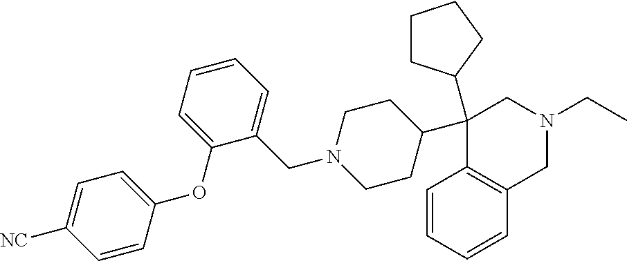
C1(C2CCCC2)(C2CCN(CC3=CC=CC=C3OC3=CC=C([NC])C=C3)CC2)C2=C(CN(CC)C1)C=CC=C2
